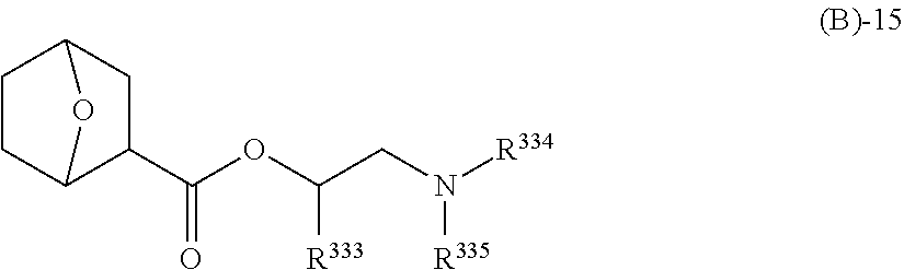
C1CC2C(C(OC(CN([R334])[R335])[R333])=O)CC1O2
